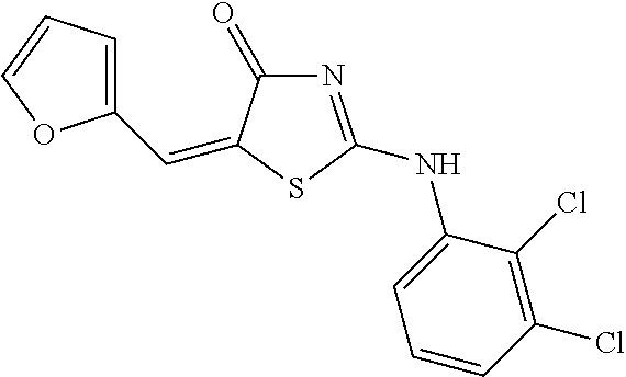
C1(C=C2C(=O)N=C(NC3=CC=CC(Cl)=C3Cl)S2)=CC=CO1
